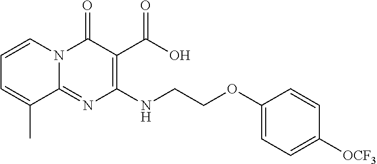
C1=CN2C(=NC(NCCOC3=CC=C([OCF3])C=C3)=C(C(O)=O)C2=O)C(C)=C1
